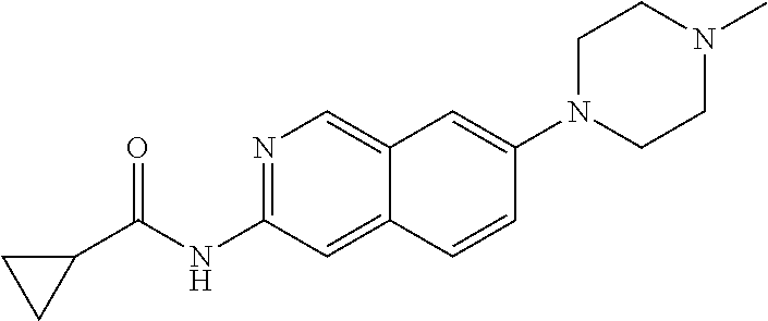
N1=C(NC(C2CC2)=O)C=C2C(=C1)C=C(N1CCN(C)CC1)C=C2
